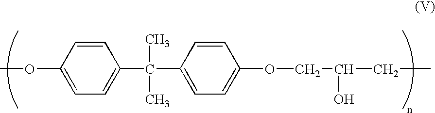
COC1=CC=C(C(C2=CC=C(OCC(CC)O)C=C2)(C)C)C=C1
